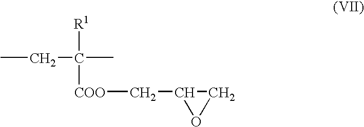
CCC([R1])(C)[COO]CC1OC1
